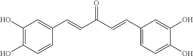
C1(O)=CC(C=CC(=O)C=CC2=CC(O)=C(O)C=C2)=CC=C1O
